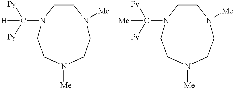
[H]C([Py])([Py])N1CCN([Me])CCN([Me])CC1.[Me]C([Py])([Py])N1CCN([Me])CCN([Me])CC1
